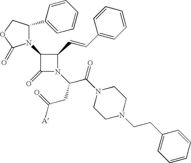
C1(=O)N(C(C(=O)N2CCN(CCC3=CC=CC=C3)CC2)CC([A])=O)C(C=CC2=CC=CC=C2)C1N1C(=O)OCC1C1=CC=CC=C1
